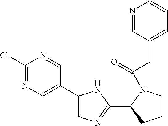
N1=C(Cl)N=CC(C2=CN=C(C3N(C(CC4=CC=CN=C4)=O)CCC3)N2)=C1
